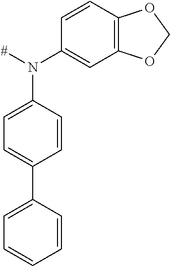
N(C1=CC=C(C2=CC=CC=C2)C=C1)([#])C1=CC2=C(C=C1)OCO2
